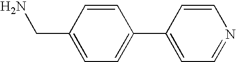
NCC1=CC=C(C2=CC=NC=C2)C=C1
